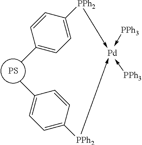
[PS].CC1=CC=C([PPh2]->[Pd](-[PPh2]C2=CC=C(C)C=C2)(-[PPh3])-[PPh3])C=C1
